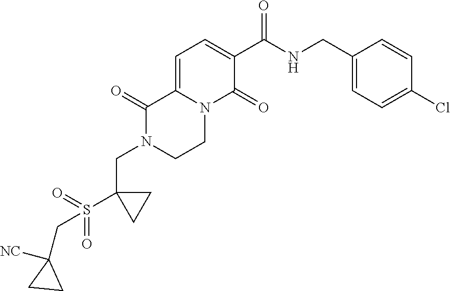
C1=C2N(C(=O)C(C(NCC3=CC=C(Cl)C=C3)=O)=C1)CCN(CC1(S(=O)(=O)CC3([NC])CC3)CC1)C2=O
